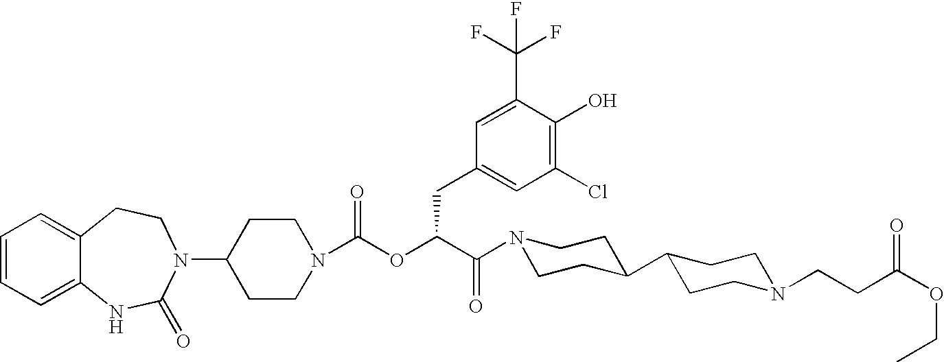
C1=CC=C2C(=C1)CCN(C1CCN(C(OC(C(N3CCC(C4CCN(CCC(OCC)=O)CC4)CC3)=O)CC3=CC(Cl)=C(O)C(C(F)(F)F)=C3)=O)CC1)C(=O)N2
